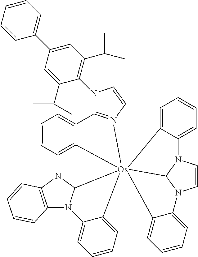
C12=C(N3C4N1C1=CC=CC=C1[Os]4156(C4=C3C=CC=C4C3=N1C=CN3C1=C(C(C)C)C=C(C3=CC=CC=C3)C=C1C(C)C)C1=CC=CC=C1N1C=CN(C51)C1=CC=CC=C61)C=CC=C2
